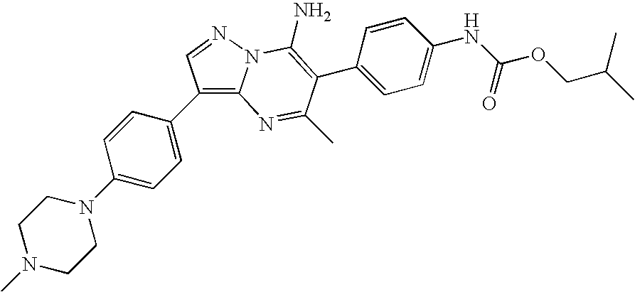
C1(C2=CC=C(N3CCN(C)CC3)C=C2)=C2N(N=C1)C(N)=C(C1=CC=C(NC(OCC(C)C)=O)C=C1)C(C)=N2
